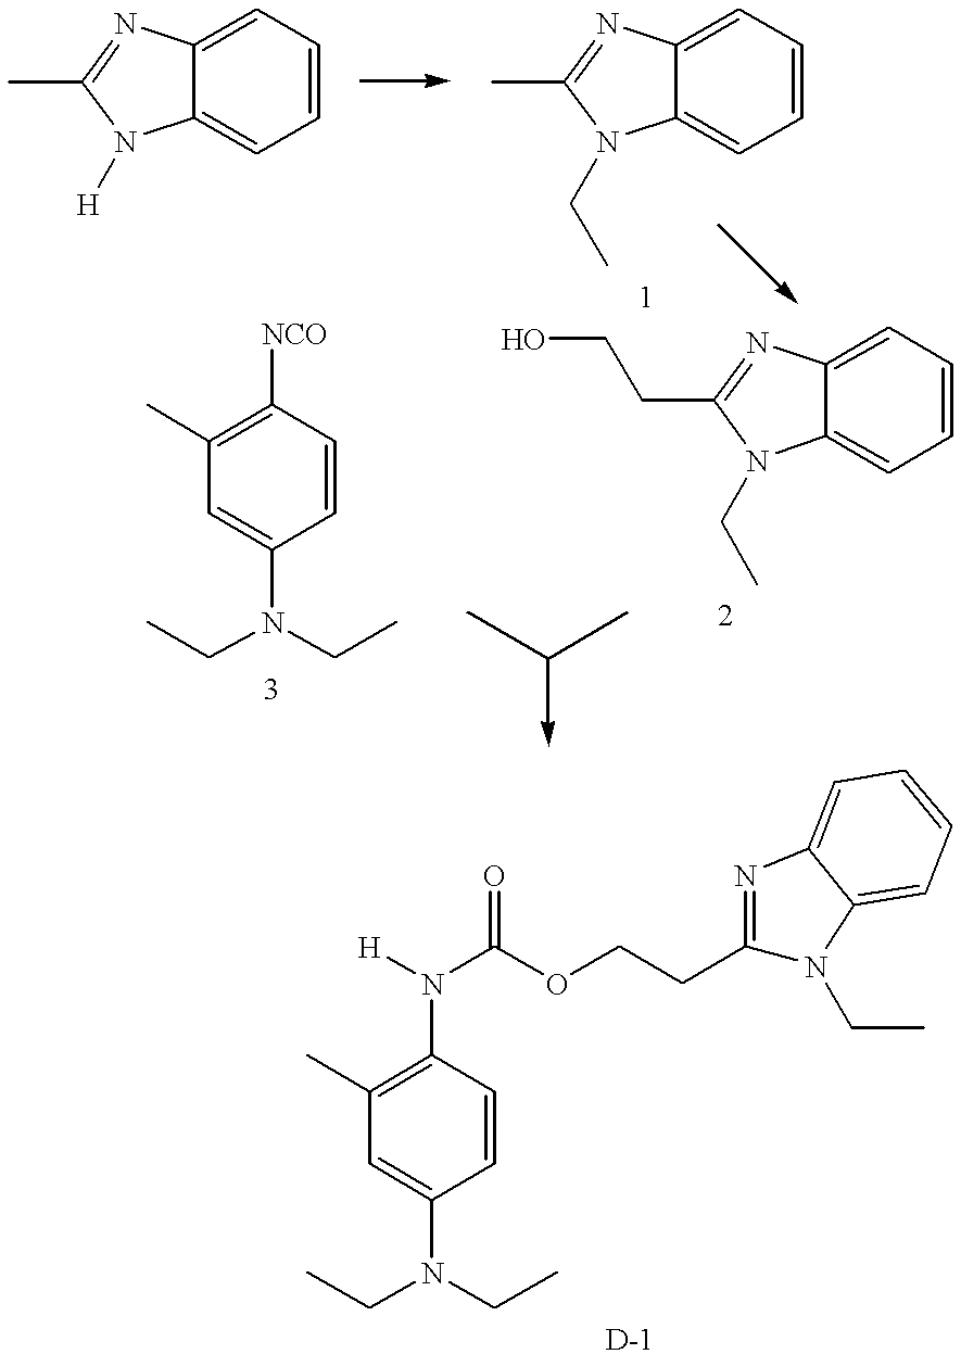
C12=CC=CC=C1N([H])C(C)=N2.C12=CC=CC=C1N(CC)C(C)=N2.C12=CC=CC=C1N(CC)C(CCO)=N2.C1(C)=C([NCO])C=CC(N(CC)CC)=C1.C1(C)=C(N([H])C(OCCC2=NC3=CC=CC=C3N2CC)=O)C=CC(N(CC)CC)=C1
